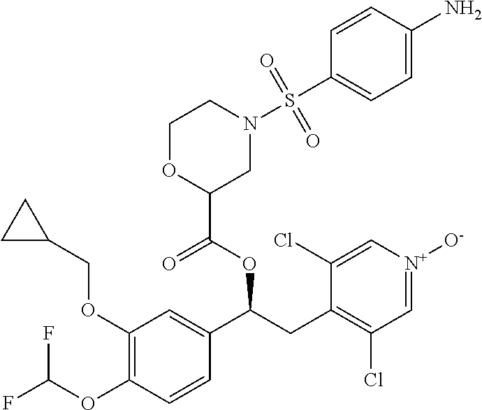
C1(OCC2CC2)=C(OC(F)F)C=CC(C(CC2=C(Cl)C=[N+]([O-])C=C2Cl)OC(=O)C2CN(S(C3=CC=C(N)C=C3)(=O)=O)CCO2)=C1
